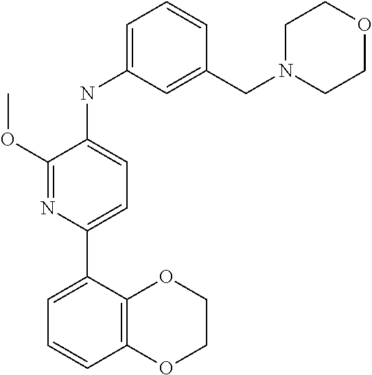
C1(OC)=NC(C2=CC=CC3=C2OCCO3)=CC=C1NC1=CC=CC(CN2CCOCC2)=C1
